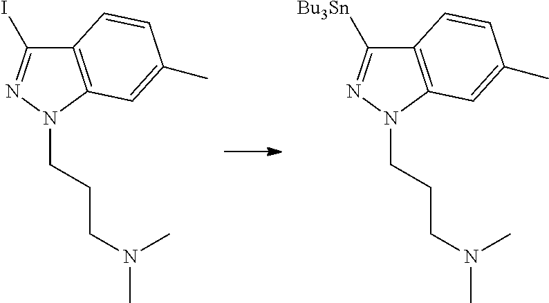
C12=C(N(CCCN(C)C)N=C1[Bu3Sn])C=C(C)C=C2.C12=C(N(CCCN(C)C)N=C1I)C=C(C)C=C2
